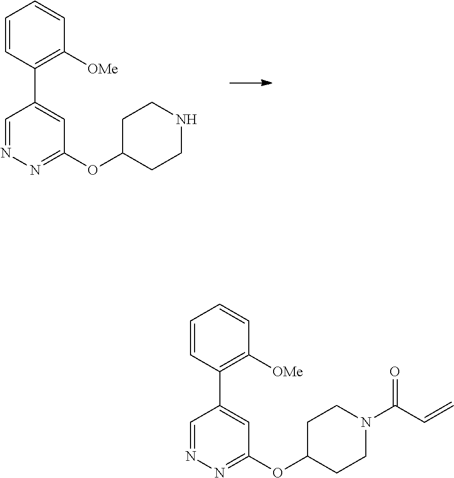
C1=CC(C2=CC(OC3CCNCC3)=NN=C2)=C([OMe])C=C1.C1=CC(C2=CC(OC3CCN(C(C=C)=O)CC3)=NN=C2)=C([OMe])C=C1
